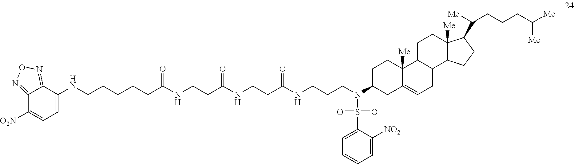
N(C1CC2=CCC3C(C2([Me])CC1)CCC1([Me])C3CCC1C([Me])CCCC([Me])[Me])(CCCNC(CCNC(CCNC(CCCCCNC1=CC=C([O2N])C2=NON=C12)=O)=O)=O)S(=O)(=O)C1=CC=CC=C1[NO2]
